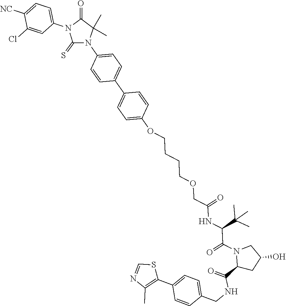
C1(C2=C(C)N=CS2)=CC=C(CNC(=O)C2CC(O)CN2C(=O)C(NC(COCCCCOC2=CC=C(C3=CC=C(N4C(C)(C)C(=O)N(C5=CC=C([NC])C(Cl)=C5)C4=S)C=C3)C=C2)=O)C(C)(C)C)C=C1
